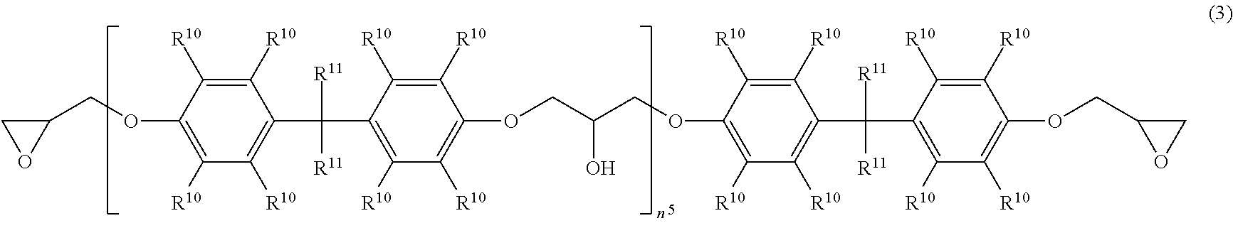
C1(C(C2=C([R10])C([R10])=C(OCC(COC3=C([R10])C([R10])=C(C(C4=C([R10])C([R10])=C(OCC5CO5)C([R10])=C4[R10])([R11])[R11])C([R10])=C3[R10])O)C([R10])=C2[R10])([R11])[R11])=C([R10])C([R10])=C(OCC2CO2)C([R10])=C1[R10]
